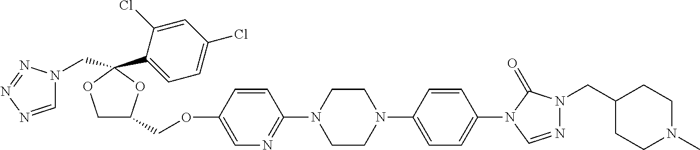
C1OC(C2=CC=C(Cl)C=C2Cl)(CN2C=NN=N2)OC1COC1=CN=C(N2CCN(C3=CC=C(N4C(=O)N(CC5CCN(C)CC5)N=C4)C=C3)CC2)C=C1
